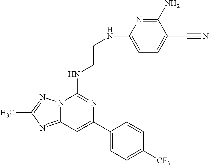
C12=NC(C)=NN1C(NCCNC1=CC=C(C#N)C(N)=N1)=NC(C1=CC=C([CF3])C=C1)=C2
